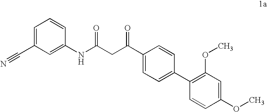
C(C(C1=CC=C(C2=C(OC)C=C(OC)C=C2)C=C1)=O)C(NC1=CC(C#N)=CC=C1)=O
